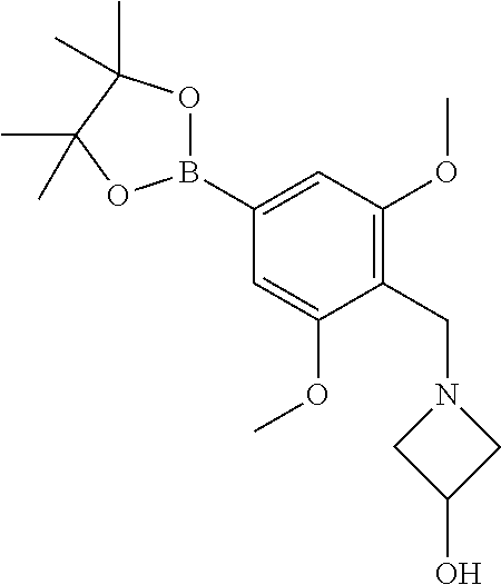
C1(B2OC(C)(C)C(C)(C)O2)=CC(OC)=C(CN2CC(O)C2)C(OC)=C1
